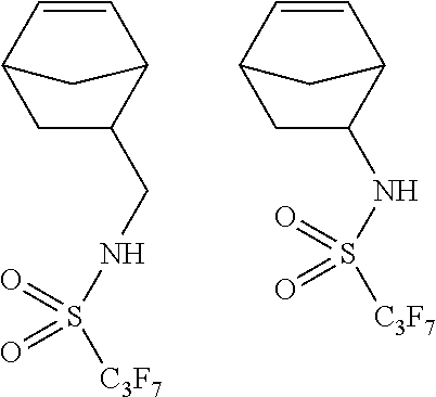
C1C(CNS([C3F7])(=O)=O)C2C=CC1C2.C1C(NS([C3F7])(=O)=O)C2C=CC1C2
